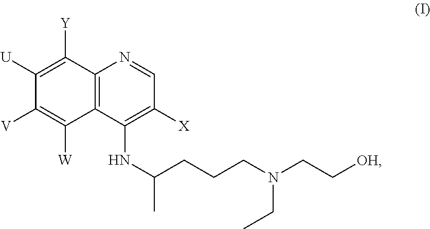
C12=C(C(NC(CCCN(CC[OH])CC)C)=C([X])C=N1)C([W])=C([V])C([U])=C2[Y]
